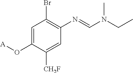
C1=C(O[A])C([CH2F])=CC(N=CN(CC)C)=C1Br
